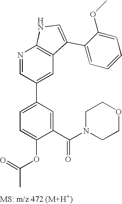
N1=CC(C2=CC=C(OC(C)=O)C(C(N3CCOCC3)=O)=C2)=CC2=C1NC=C2C1=CC=CC=C1OC
